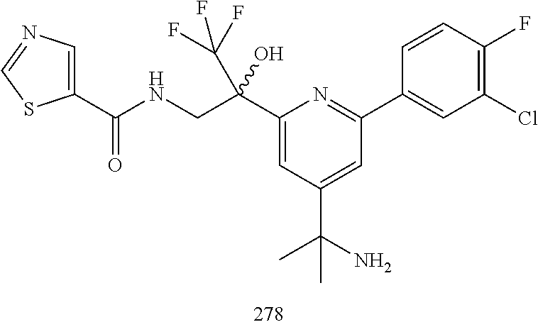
C1(C(CNC(=O)C2=CN=CS2)(C(F)(F)F)O)=CC(C(N)(C)C)=CC(C2=CC(Cl)=C(F)C=C2)=N1
